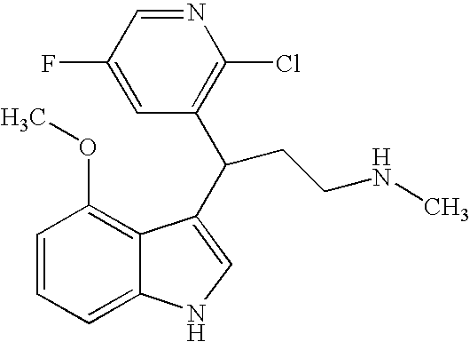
C1=CC=C2C(=C1OC)C(C(CCNC)C1=C(Cl)N=CC(F)=C1)=CN2
